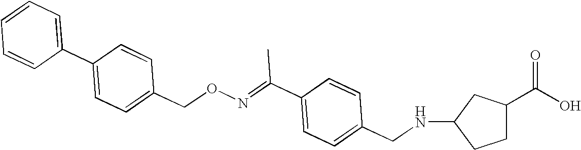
C1=CC=C(C2=CC=C(CON=C(C3=CC=C(CNC4CCC(C(O)=O)C4)C=C3)C)C=C2)C=C1
